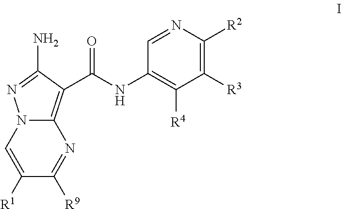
C12=C(C(=O)NC3=C([R4])C([R3])=C([R2])N=C3)C(N)=NN1C=C([R1])C([R9])=N2
